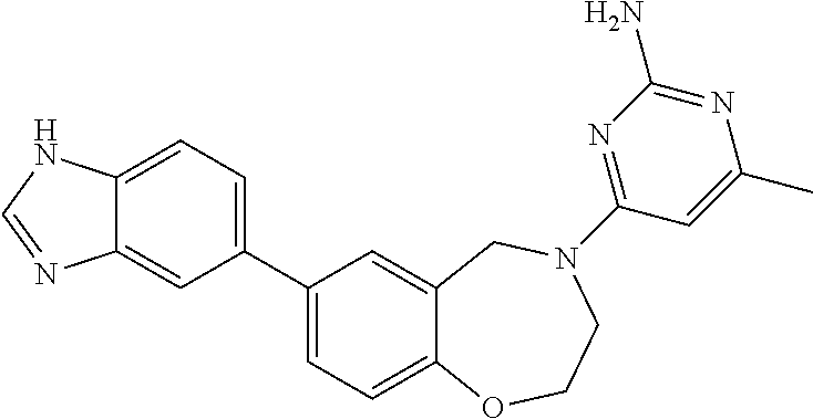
C1(C2=CC=C3C(=C2)N=CN3)=CC=C2C(=C1)CN(C1=NC(N)=NC(C)=C1)CCO2
